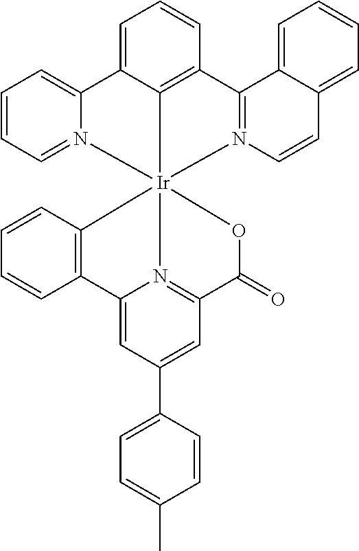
C1=CC=N2C(=C1)C1=CC=CC3=C1[Ir]214(C2=C(C=CC=C2)C2=CC(C5=CC=C(C)C=C5)=CC(=N21)C(=O)O4)N1=C3C2=CC=CC=C2C=C1
